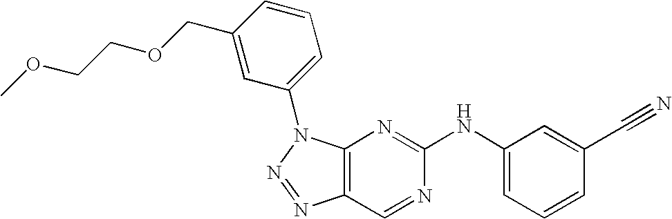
C12=C(N(C3=CC=CC(COCCOC)=C3)N=N1)N=C(NC1=CC=CC(C#N)=C1)N=C2
